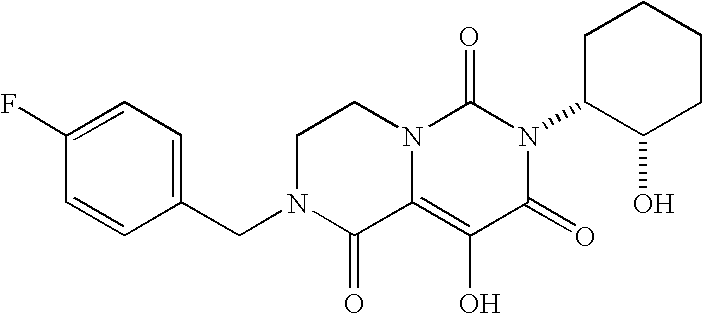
C1(F)=CC=C(CN2C(=O)C3=C(O)C(=O)N(C4C(O)CCCC4)C(=O)N3CC2)C=C1
